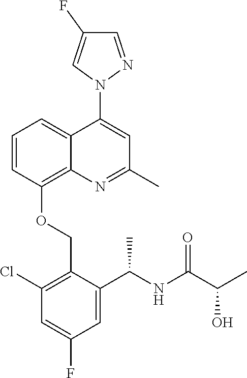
C1=CC(OCC2=C(Cl)C=C(F)C=C2C(NC(C(C)O)=O)C)=C2C(=C1)C(N1N=CC(F)=C1)=CC(C)=N2
